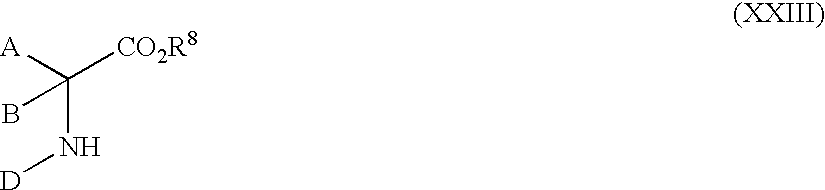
C(N[D])([CO2R8])([A])B
